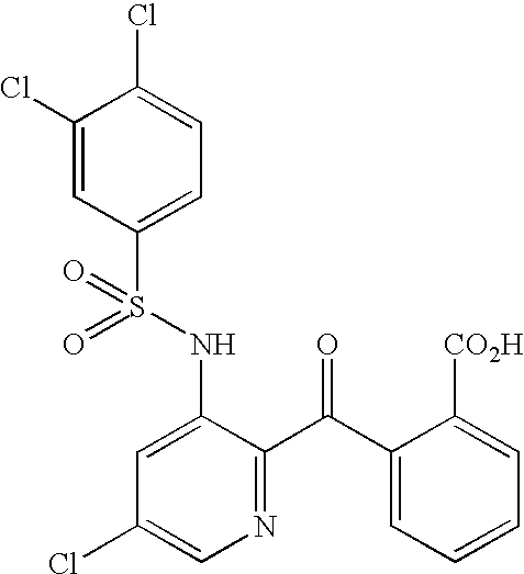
C1(Cl)=CC(S(NC2=CC(Cl)=CN=C2C(C2=CC=CC=C2[CO2H])=O)(=O)=O)=CC=C1Cl
